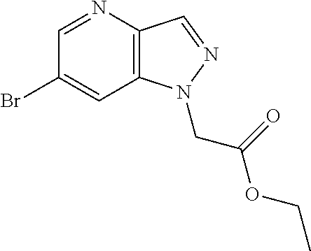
C1(Br)=CC2=C(C=NN2CC(=O)OCC)N=C1
